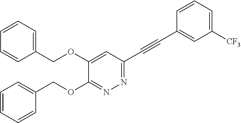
C1=C(OCC2=CC=CC=C2)C(OCC2=CC=CC=C2)=NN=C1C#CC1=CC([CF3])=CC=C1
